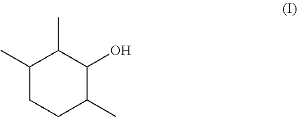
C1(C)CCC(C)C(O)C1C
